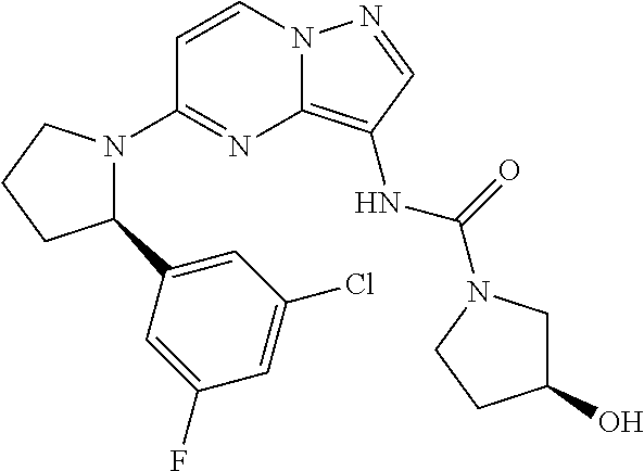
C1=CN2C(=C(NC(=O)N3CC(O)CC3)C=N2)N=C1N1C(C2=CC(Cl)=CC(F)=C2)CCC1
